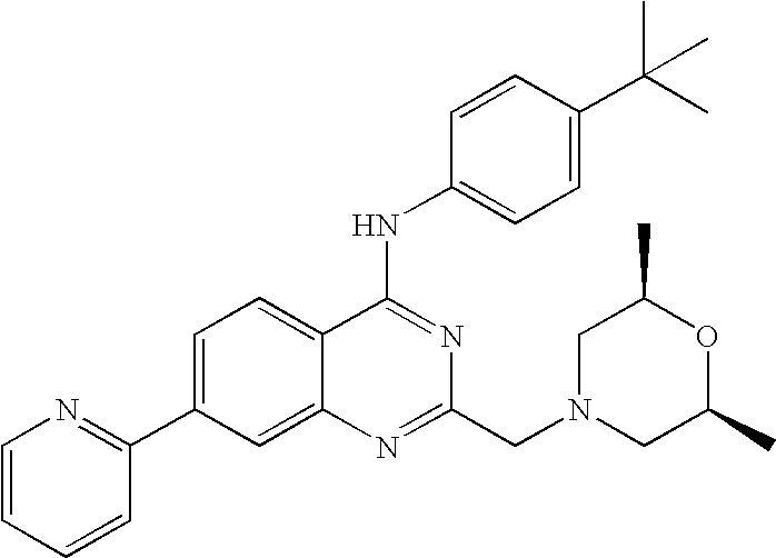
C1=CC=CC(C2=CC=C3C(=C2)N=C(CN2CC(C)OC(C)C2)N=C3NC2=CC=C(C(C)(C)C)C=C2)=N1
